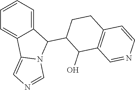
C1=CC=C2C(=C1)C1=CN=CN1C2C1C(O)C2=C(CC1)C=CN=C2
